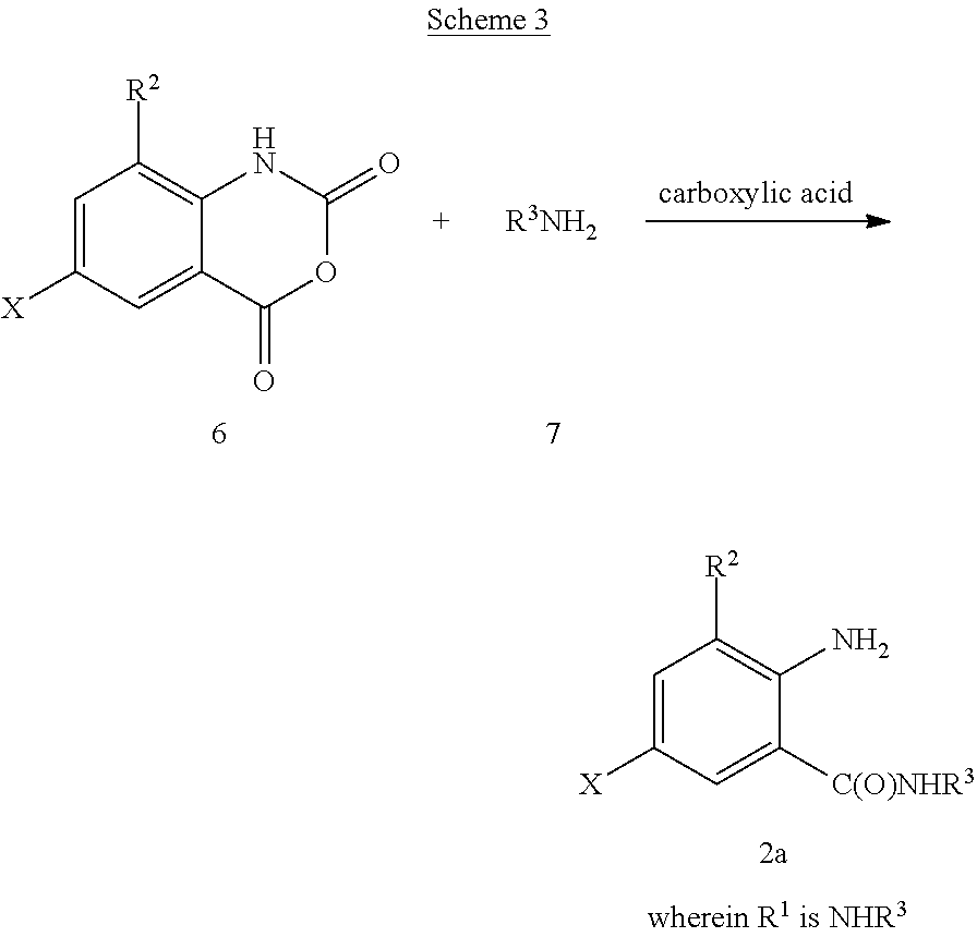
C1=C([X])C=C([C(O)NHR3])C(N)=C1[R2].C1=C([X])C=C2C(=C1[R2])NC(=O)OC2=O.[R3NH2]
